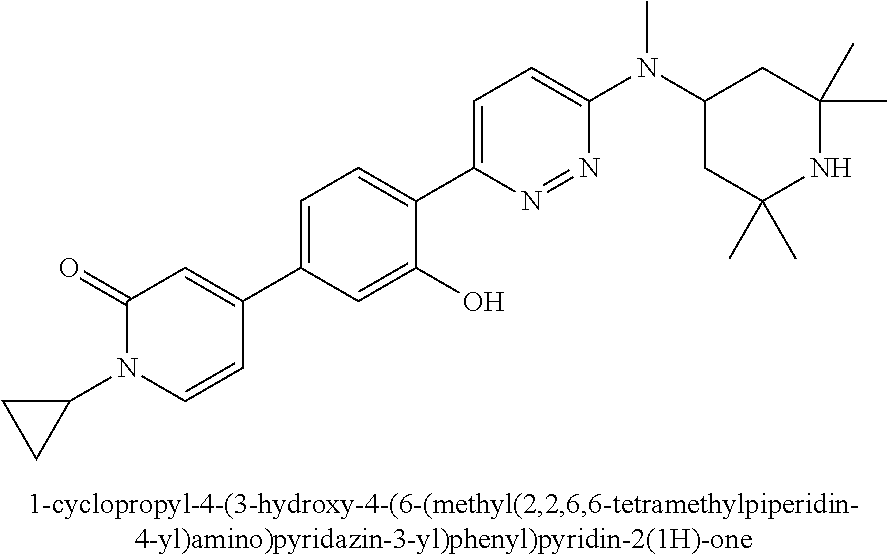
C1(=O)N(C2CC2)C=CC(C2=CC=C(C3=CC=C(N(C4CC(C)(C)NC(C)(C)C4)C)N=N3)C(O)=C2)=C1
